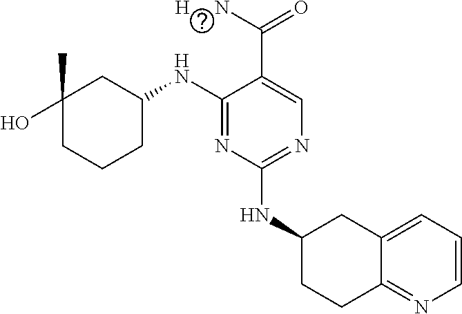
N(C1=NC=C(C([H     N])=O)C(NC2CC(O)(C)CCC2)=N1)C1CCC2=NC=CC=C2C1
